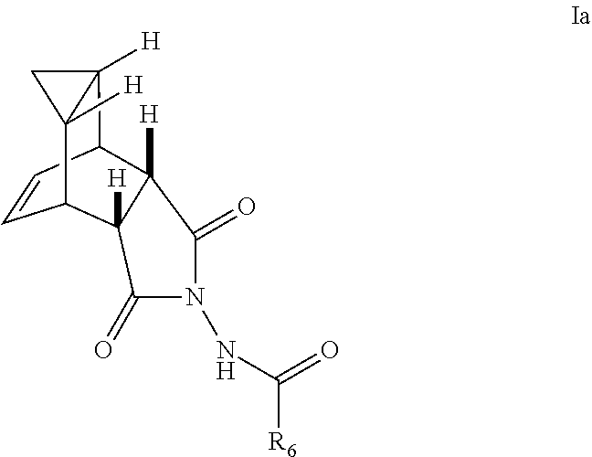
C1C2([H])C3C=CC(C12[H])C1([H])C3([H])C(=O)N(NC([R6])=O)C1=O
